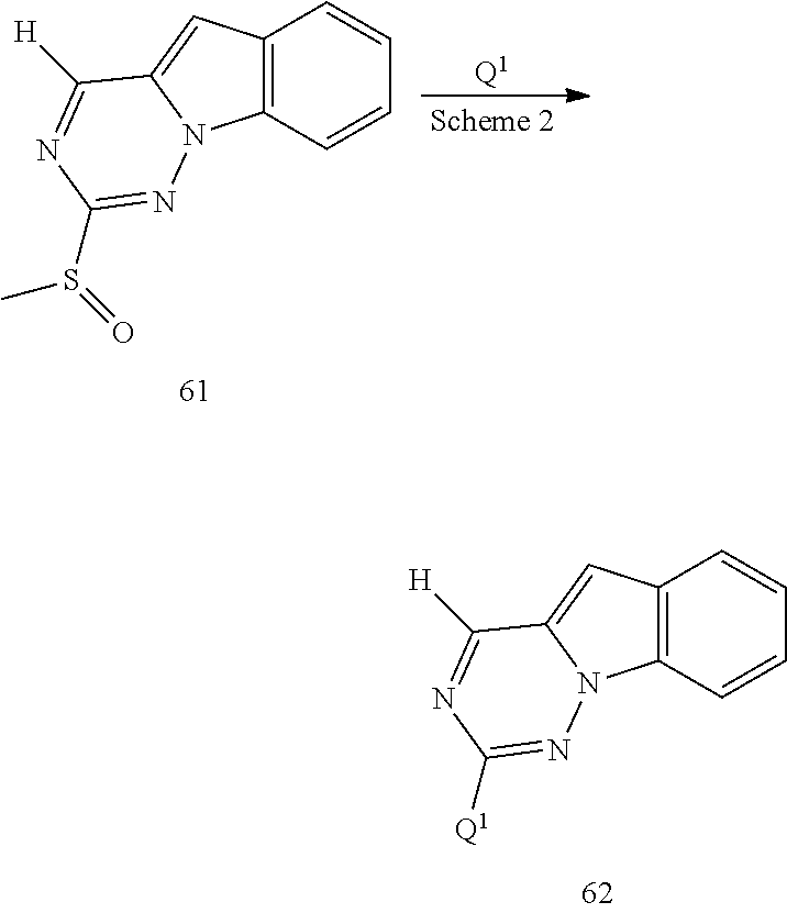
C12=C(C=CC=C1)N1C(=C2)C([H])=NC([Q1])=N1.C12=C(C=CC=C1)N1C(=C2)C([H])=NC(S(C)=O)=N1.[Q1]
